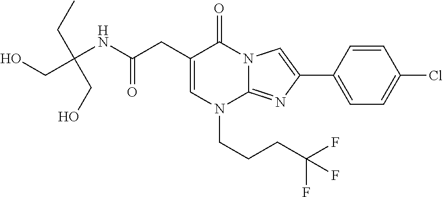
C1=C(CC(NC(CO)(CC)CO)=O)C(=O)N2C(=NC(C3=CC=C(Cl)C=C3)=C2)N1CCCC(F)(F)F
